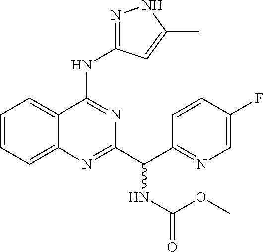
C12=CC=CC=C1N=C(C(C1=NC=C(F)C=C1)NC(=O)OC)N=C2NC1=NNC(C)=C1
